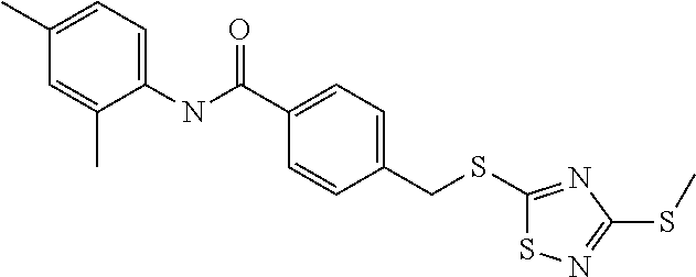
C1(C)=CC=C(NC(C2=CC=C(CSC3=NC(SC)=NS3)C=C2)=O)C(C)=C1
